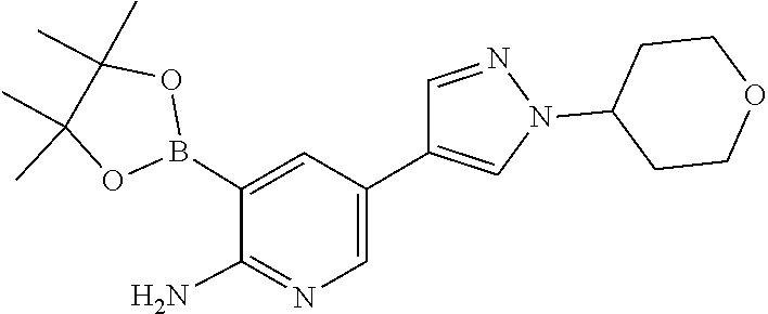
C1(B2OC(C)(C)C(C)(C)O2)=CC(C2=CN(C3CCOCC3)N=C2)=CN=C1N
